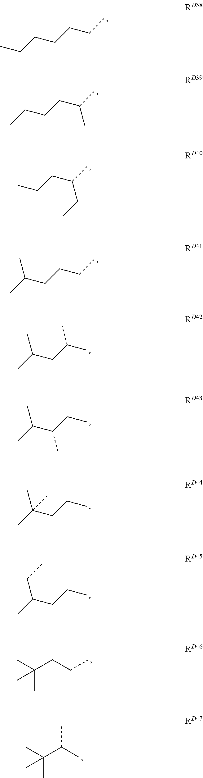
CCCCCCC.CCCCC(C)C.CCCC(C)CC.CC(CCCC)C.CC(CC(C)C)C.CC(C(CC)C)C.CC(CCC)(C)C.CC(CCC)CC.CC(CCC)(C)C.CC(C(C)C)(C)C
